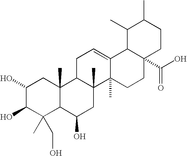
C1(O)C(O)C(C)(CO)C2C(C)(C1)C1C(C)(CC2O)C2(C)C(=CC1)C1C(C(O)=O)(CC2)CCC(C)C1C
